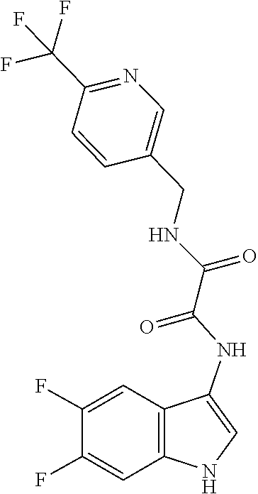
C1(CNC(C(NC2=CNC3=C2C=C(F)C(F)=C3)=O)=O)=CN=C(C(F)(F)F)C=C1
